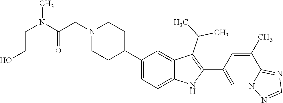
C1(C2CCN(CC(=O)N(CCO)C)CC2)=CC=C2C(=C1)C(C(C)C)=C(C1=CN3C(=NC=N3)C(C)=C1)N2
